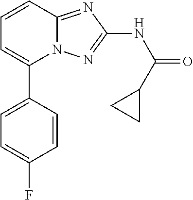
C1=C(C2=CC=CC3=NC(NC(=O)C4CC4)=NN23)C=CC(F)=C1
